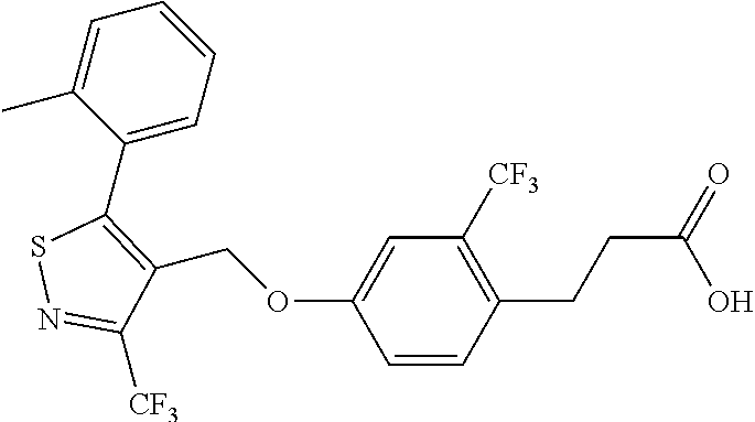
C1(C2=C(COC3=CC([CF3])=C(CCC(=O)O)C=C3)C([CF3])=NS2)=CC=CC=C1C
